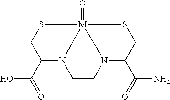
C1CN2C(C(=O)N)CS[M]23(=O)N1C(C(=O)O)CS3
